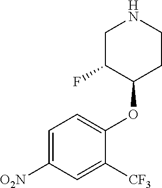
C1C(F)C(OC2=CC=C([O2N])C=C2[CF3])CCN1
